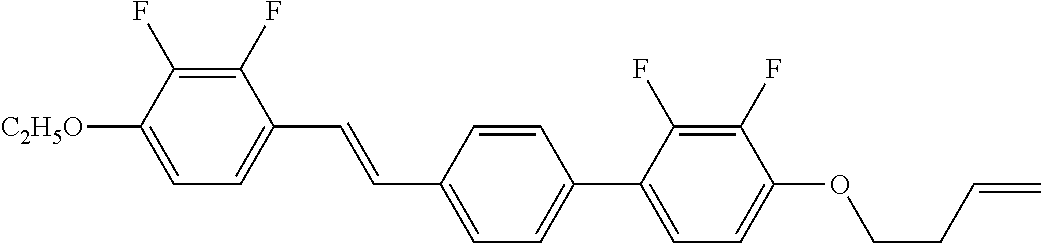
C1(F)=C(F)C([C2H5O])=CC=C1C=CC1=CC=C(C2=CC=C(OCCC=C)C(F)=C2F)C=C1
